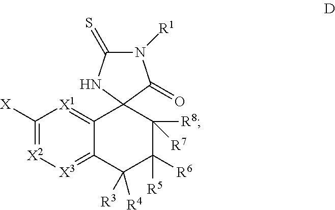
N1([R1])C(=S)NC2(C1=O)C1=[X1]C([X])=[X2][X3]=C1C([R4])([R3])C([R5])([R6])C2([R8])[R7]
